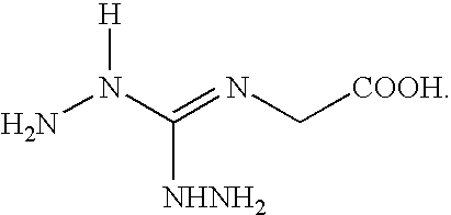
NN(C(=NC[COOH])[NHNH2])[H]
